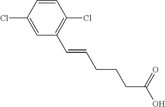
C1=CC(Cl)=CC(C=CCCCC(O)=O)=C1Cl
